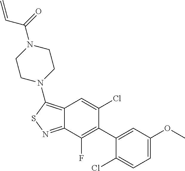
C12=C(N3CCN(C(=O)C=C)CC3)SN=C1C(F)=C(C1=CC(OC)=CC=C1Cl)C(Cl)=C2
